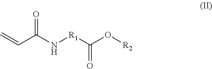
C=CC(N[R1]C(=O)O[R2])=O
